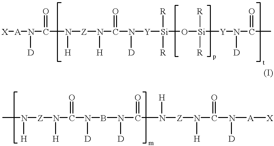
[X][A]N(C(=O)N([Z]N(C(N([Y][Si](O[Si]([Y]N(C(C)=O)[D])([R])[R])([R])[R])[D])=O)[H])[H])[D].N([Z]N(C(N(BN(C(=O)N([Z]N(C(N([D])[A][X])=O)[H])[H])[D])[D])=O)[H])([H])C
